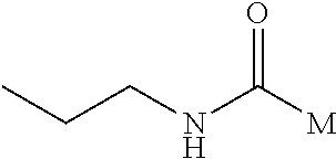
CCCNC([M])=O
